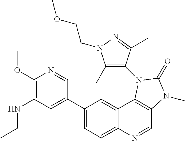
C1(OC)=C(NCC)C=C(C2=CC=C3C(=C2)C2=C(C=N3)N(C)C(=O)N2C2=C(C)N(CCOC)N=C2C)C=N1
